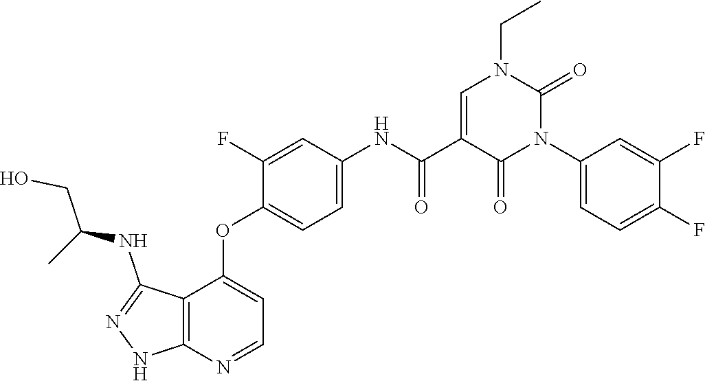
N1=C(NC(CO)C)C2=C(N=CC=C2OC2=CC=C(NC(C3=CN(CC)C(=O)N(C4=CC=C(F)C(F)=C4)C3=O)=O)C=C2F)N1
